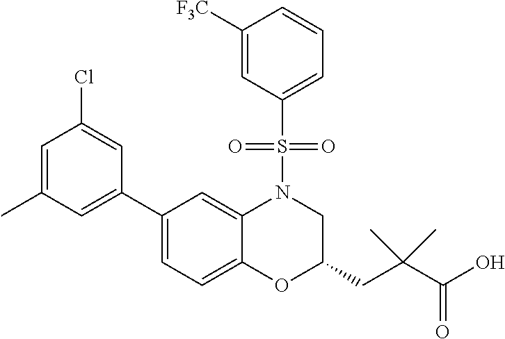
C1(C2=CC(C)=CC(Cl)=C2)=CC=C2C(=C1)N(S(C1=CC=CC([F3C])=C1)(=O)=O)CC(CC(C(O)=O)(C)C)O2
